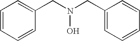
C1=CC=CC(CN(CC2=CC=CC=C2)O)=C1
